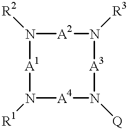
N1([R2])[A1]N([R1])[A4]N([Q])[A3]N([R3])[A2]1
